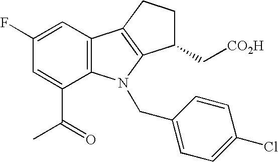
C12=C(C=C(F)C=C1C(=O)C)C1=C(N2CC2=CC=C(Cl)C=C2)C(C[CO2H])CC1
